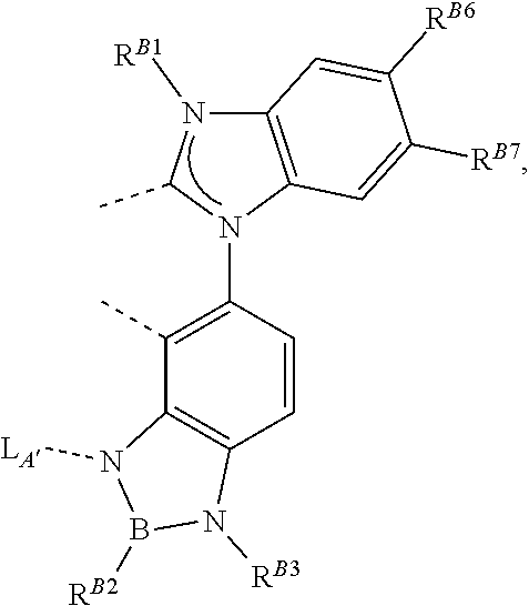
C1=CC(N2C(C)N([RB1])C3=C2C=C([RB7])C([RB6])=C3)=C(C)C2=C1N([RB3])B([RB2])N2[LA]
